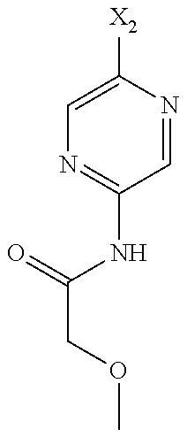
C1=C([X2])N=CC(NC(COC)=O)=N1
